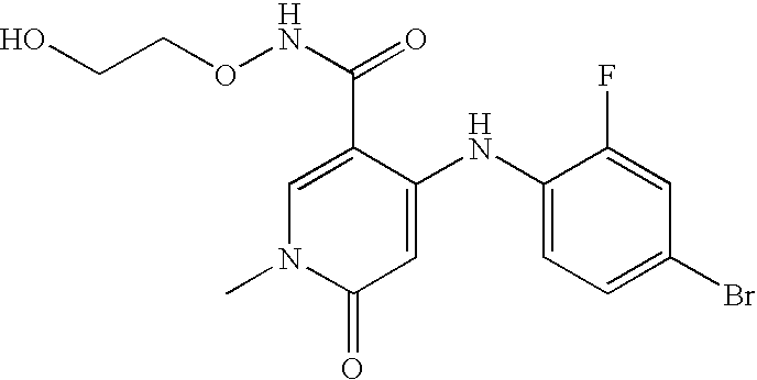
C1(C(=O)NOCCO)=CN(C)C(=O)C=C1NC1=CC=C(Br)C=C1F
